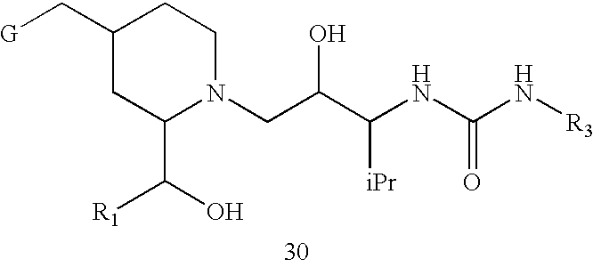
[G]CC1CC(C(O)[R1])N(CC(C(NC(N[R3])=O)[iPr])O)CC1
